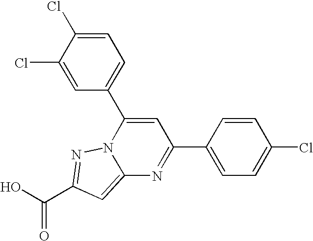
O=C(O)C1=NN2C(=C1)N=C(C1=CC=C(Cl)C=C1)C=C2C1=CC=C(Cl)C(Cl)=C1
